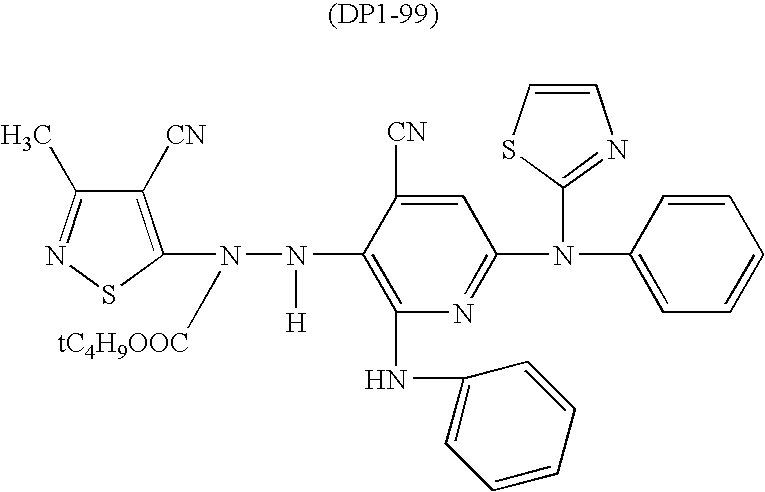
C1([CN])=C(N(N([H])C2=C(NC3=CC=CC=C3)N=C(N(C3=CC=CC=C3)C3=NC=CS3)C=C2[CN])[tC4H9OOC])SN=C1C
